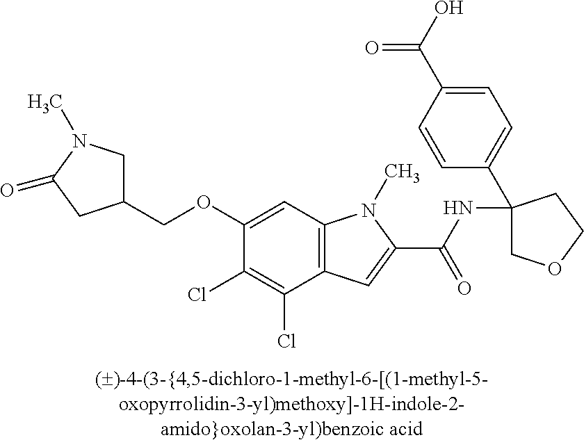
C1(COC2=CC3=C(C(Cl)=C2Cl)C=C(C(NC2(C4=CC=C(C(O)=O)C=C4)COCC2)=O)N3C)CN(C)C(=O)C1
